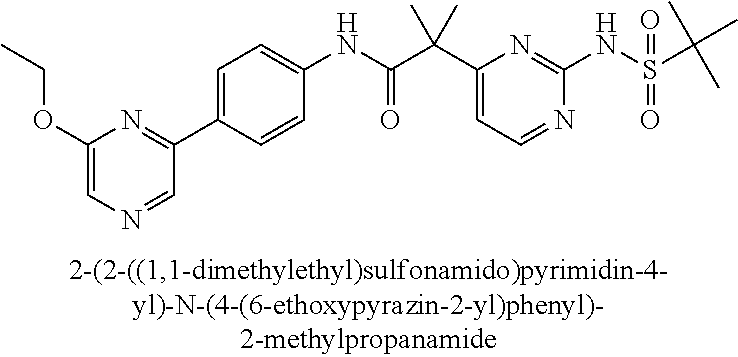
N1=CC=C(C(C(NC2=CC=C(C3=NC(OCC)=CN=C3)C=C2)=O)(C)C)N=C1NS(=O)(=O)C(C)(C)C
